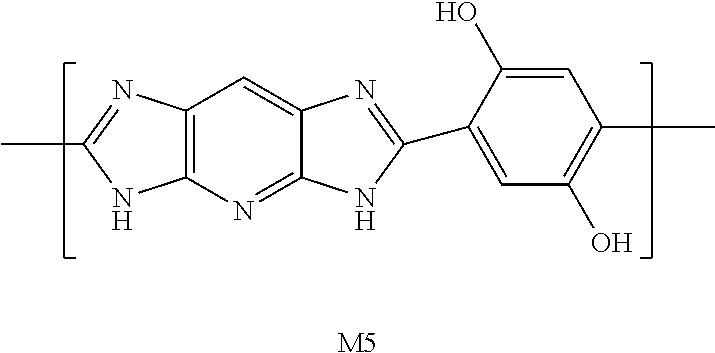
C12=C(N=C3C(=C1)N=C(C1=CC(O)=C(C)C=C1O)N3)NC(C)=N2.[M5]
